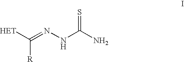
[HET]C(=NNC(N)=S)[R]
